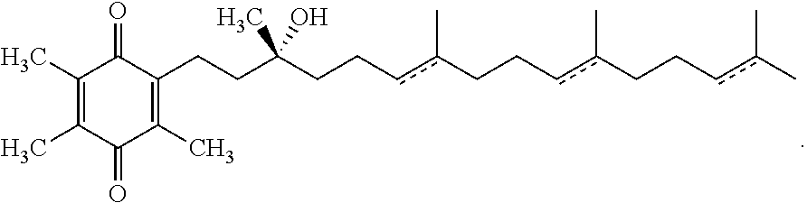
C1(CCC(CCcc(CCcc(CCcc(C)C)C)C)(C)O)=C(C)C(=O)C(C)=C(C)C1=O
